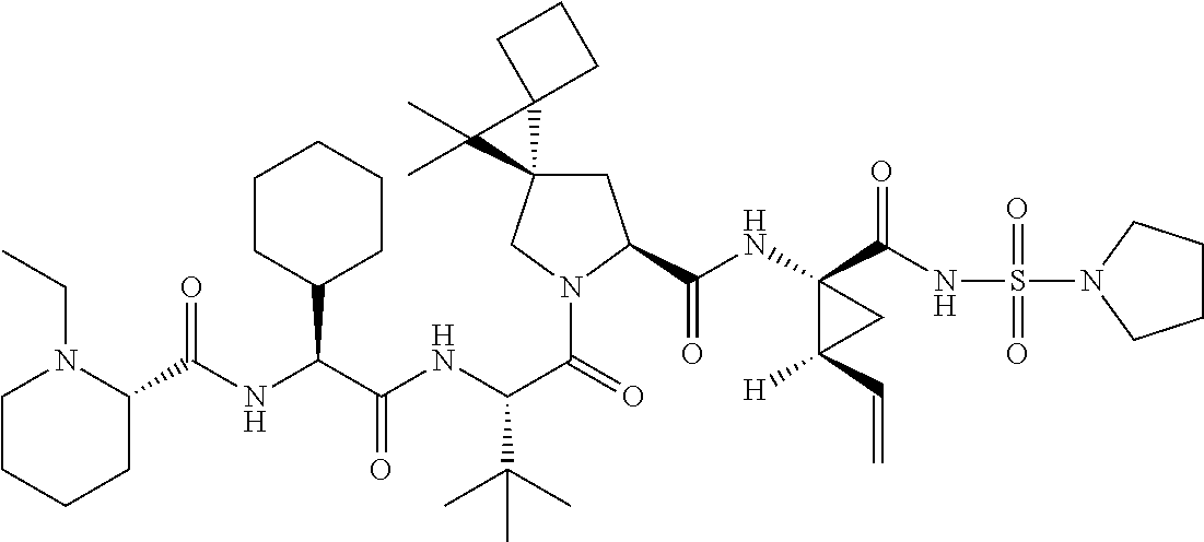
C(C(NC(C(=O)N1CC2(CC1C(=O)NC1(C(=O)NS(=O)(=O)N3CCCC3)C([H])(C=C)C1)C1(C2(C)C)CCC1)C(C)(C)C)=O)(C1CCCCC1)NC(=O)C1N(CC)CCCC1
